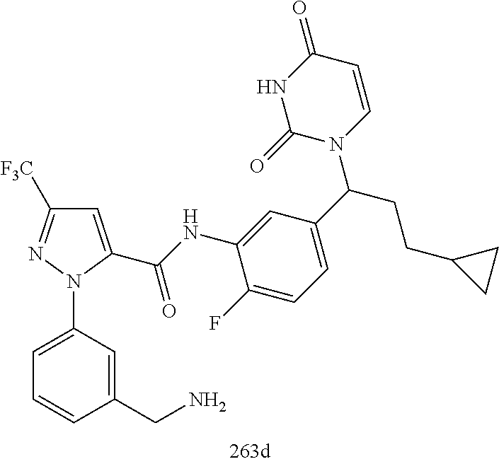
C1=C(C(=O)NC2=CC(C(N3C=CC(=O)NC3=O)CCC3CC3)=CC=C2F)N(C2=CC=CC(CN)=C2)N=C1[F3C]
